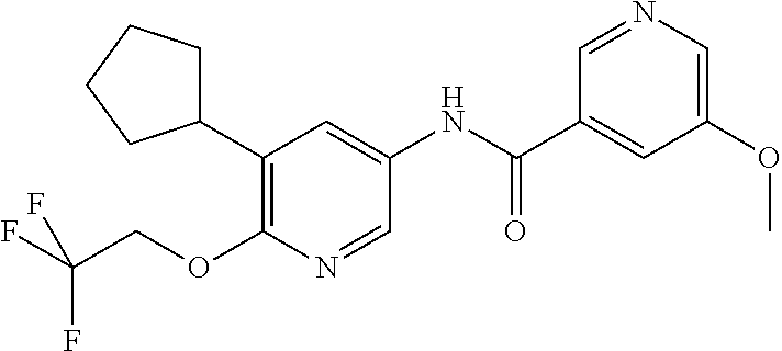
C1(C2CCCC2)=C(OCC(F)(F)F)N=CC(NC(=O)C2=CC(OC)=CN=C2)=C1
